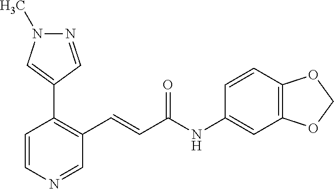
N1=CC(C2=C(C=CC(NC3=CC4=C(C=C3)OCO4)=O)C=NC=C2)=CN1C
